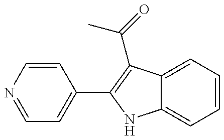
C1=NC=CC(C2=C(C(=O)C)C3=CC=CC=C3N2)=C1
